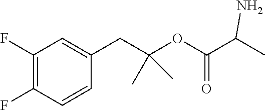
C1(F)=C(F)C=CC(CC(OC(C(C)N)=O)(C)C)=C1
